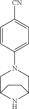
C1=CC(N2CC3NC(C2)CC3)=CC=C1[CN]
